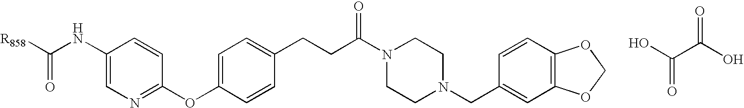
C1(OC2=CC=C(CCC(N3CCN(CC4=CC5=C(C=C4)OCO5)CC3)=O)C=C2)=NC=C(NC([R858])=O)C=C1.OC(C(O)=O)=O
